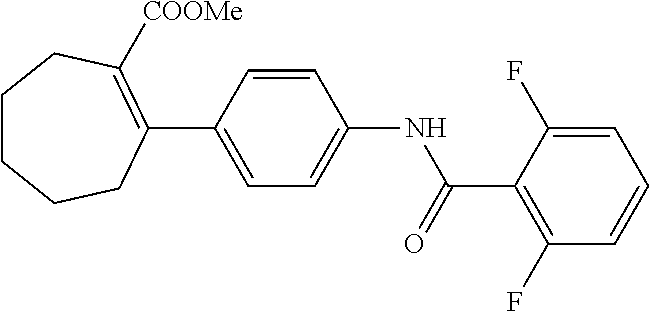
C1(C(NC2=CC=C(C3=C([COOMe])CCCCC3)C=C2)=O)=C(F)C=CC=C1F
